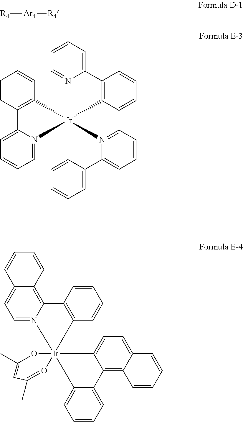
[R4][Ar4][R4].C1=C2N(=CC=C1)[Ir]13(C4=C2C=CC=C4)(C2=CC=CC=C2C2=CC=CC=N21)N1=CC=CC=C1C1=C3C=CC=C1.C1=N2C(=C3C(=C1)C=CC=C3)C1=C(C=CC=C1)[Ir]213(C2=CC=C4C(=C2C2=CC=CC=C21)C=CC=C4)OC(C)=CC(C)=O3
